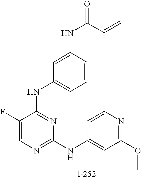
N(C1=NC(NC2=CC(OC)=NC=C2)=NC=C1F)C1=CC=CC(NC(=O)C=C)=C1
